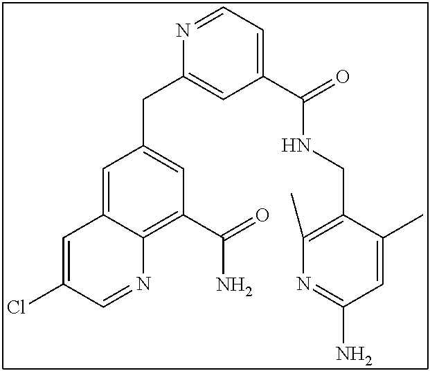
N1=CC=C(C(NCC2=C(C)N=C(N)C=C2C)=O)C=C1CC1=CC(C(=O)N)=C2C(=C1)C=C(Cl)C=N2
